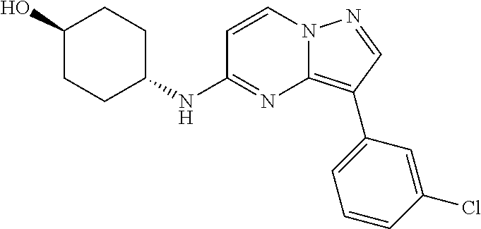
C1(O)CCC(NC2=NC3=C(C4=CC=CC(Cl)=C4)C=NN3C=C2)CC1
